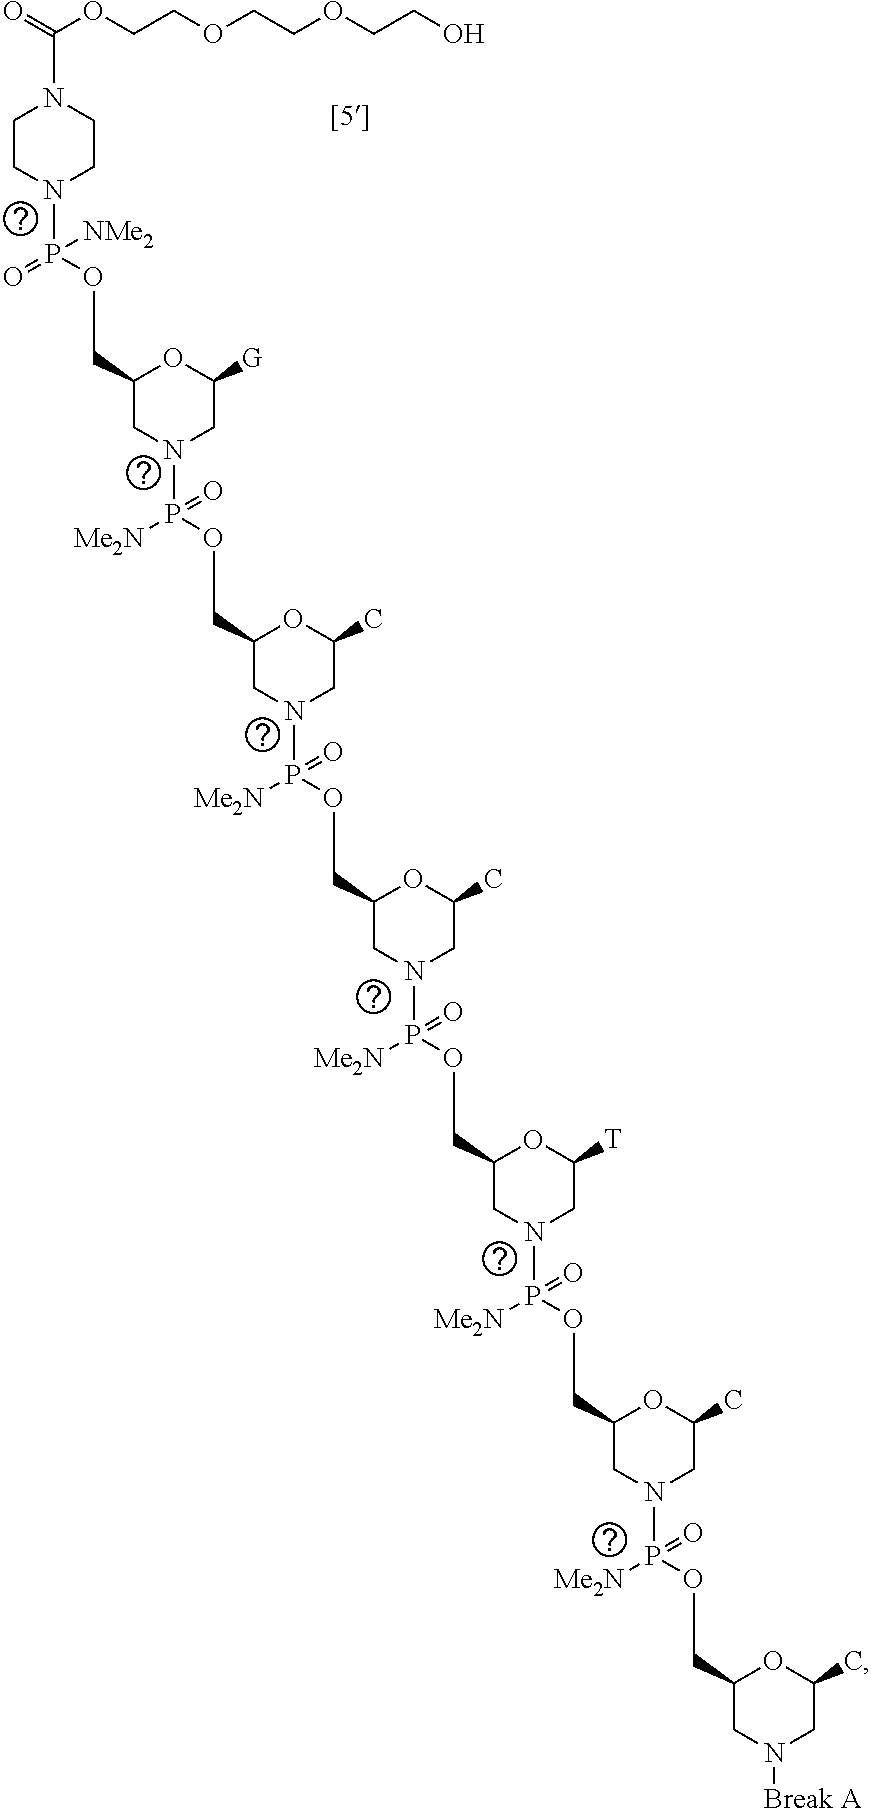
O=C(OCCOCCOCCO)N1CCN(P(OCC2CN(P(OCC3CN(P(OCC4CN(P(OCC5CN(P(OCC6CN(P(OCC7CN([Break A])CC(C)O7)([Me2N])=O)CC(C)O6)([Me2N])=O)CC([T])O5)([Me2N])=O)CC(C)O4)([Me2N])=O)CC(C)O3)([Me2N])=O)CC([G])O2)(=O)[NMe2])CC1
